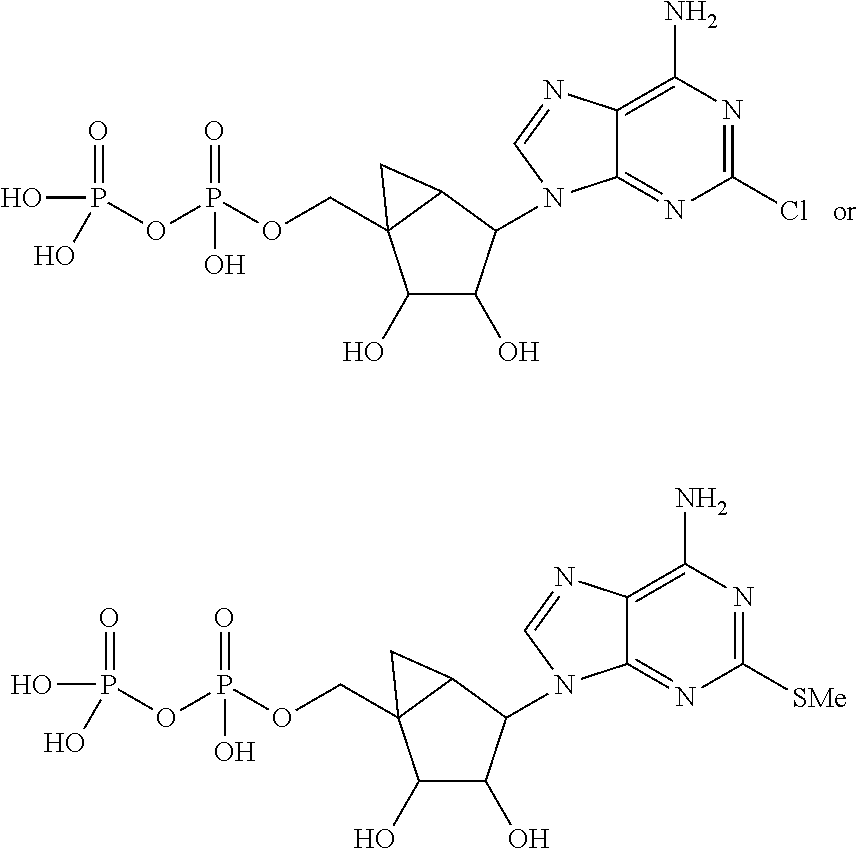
C1(Cl)=NC(N)=C2C(=N1)N(C1C(O)C(O)C3(COP(OP(=O)(O)O)(=O)O)C1C3)C=N2.C1([SMe])=NC(N)=C2C(=N1)N(C1C(O)C(O)C3(COP(OP(=O)(O)O)(=O)O)C1C3)C=N2
